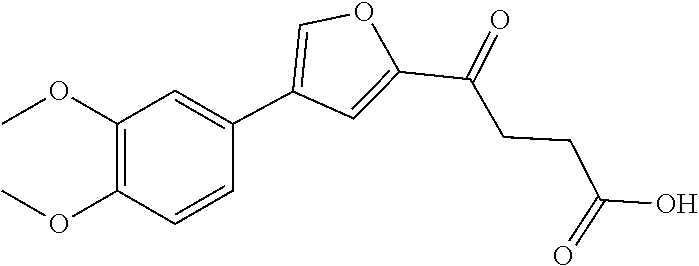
C1(OC)=C(OC)C=CC(C2=COC(C(=O)CCC(O)=O)=C2)=C1
